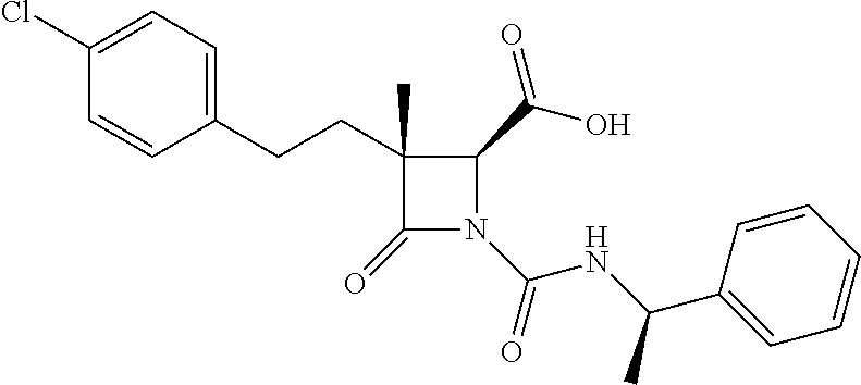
C1(CCC2=CC=C(Cl)C=C2)(C)C(=O)N(C(=O)NC(C)C2=CC=CC=C2)C1C(O)=O
